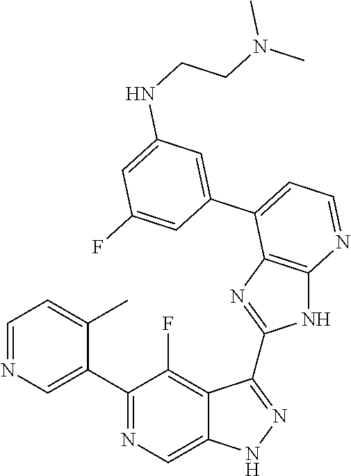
C1=NC=C(C2=NC=C3C(=C2F)C(C2=NC4=C(N2)N=CC=C4C2=CC(NCCN(C)C)=CC(F)=C2)=NN3)C(C)=C1
